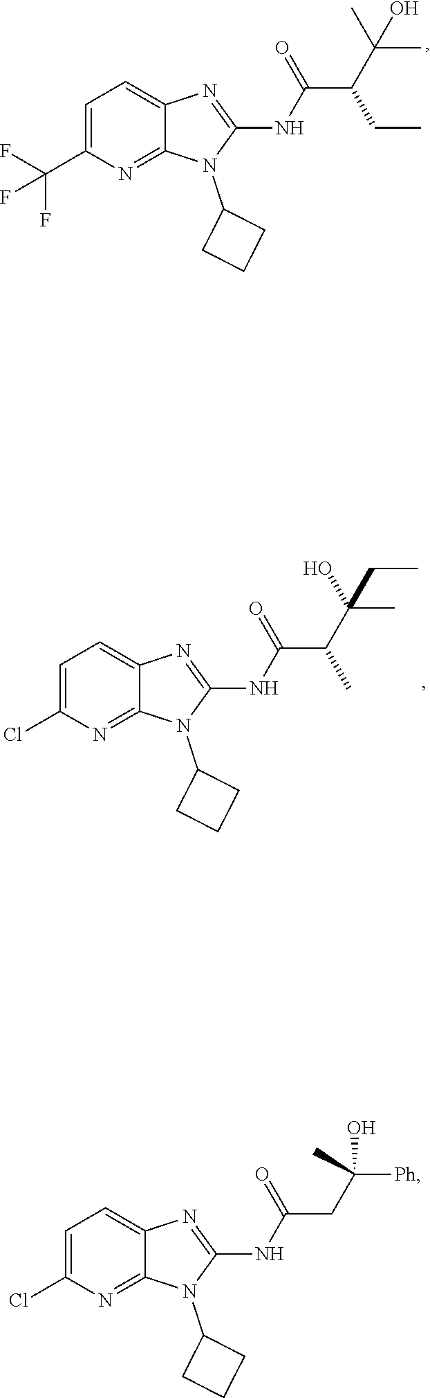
N(C1=NC2=CC=C(Cl)N=C2N1C1CCC1)C(CC([Ph])(C)O)=O.N(C1=NC2=CC=C(C(F)(F)F)N=C2N1C1CCC1)C(C(C(C)(C)O)CC)=O.N(C1=NC2=CC=C(Cl)N=C2N1C1CCC1)C(C(C(C)(O)CC)C)=O
